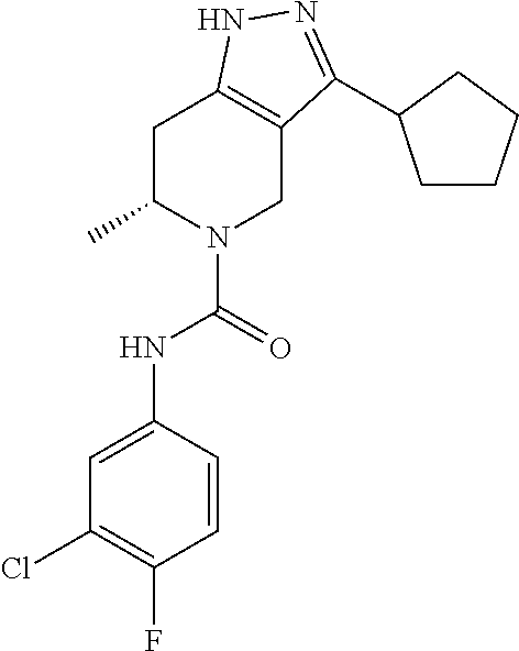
C1C(C)N(C(NC2=CC(Cl)=C(F)C=C2)=O)CC2=C1NN=C2C1CCCC1
